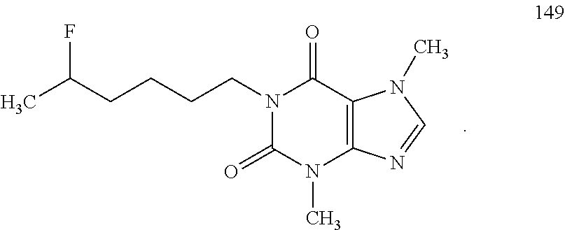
CC(CCCCN1C(=O)N(C)C2=C(C1=O)N(C)C=N2)F
